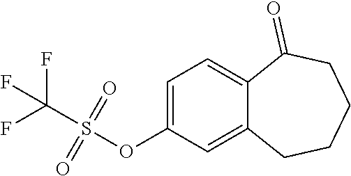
C1=C(OS(C(F)(F)F)(=O)=O)C=C2C(=C1)C(=O)CCCC2
